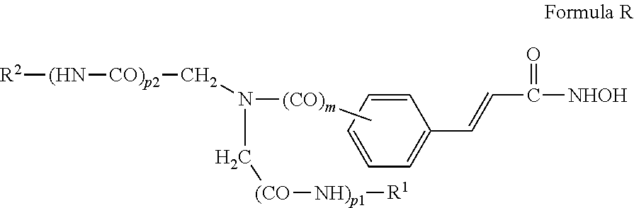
[R2][(HN][CO)p2]CN([(CO)m]C)C[(CO][NH)p1][R1].C1=CC=CC=C1C=CC([NHOH])=O
